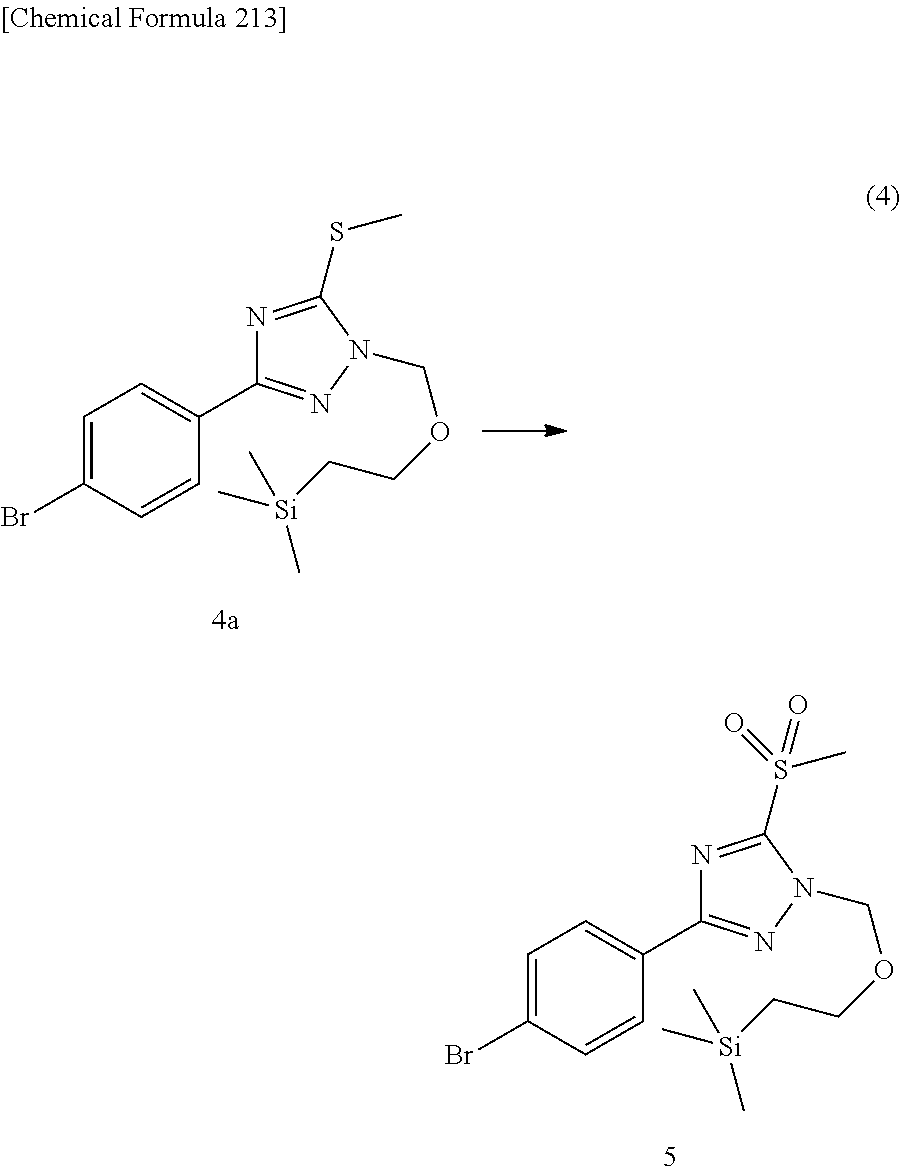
C1=C(Br)C=CC(C2=NN(COCC[Si](C)(C)C)C(SC)=N2)=C1.C1=C(Br)C=CC(C2=NN(COCC[Si](C)(C)C)C(S(C)(=O)=O)=N2)=C1
